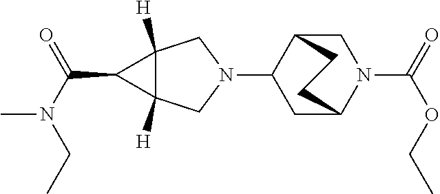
N1(C2CC3N(C(=O)OCC)CC2CC3)CC2([H])C([H])(C1)C2C(N(C)CC)=O
